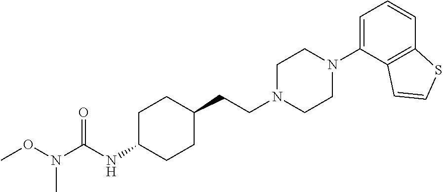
C(NC1CCC(CCN2CCN(C3=CC=CC4=C3C=CS4)CC2)CC1)(N(OC)C)=O
